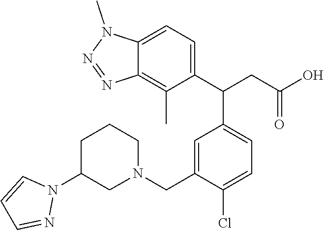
C12=CC=C(C(CC(O)=O)C3=CC=C(Cl)C(CN4CCCC(N5C=CC=N5)C4)=C3)C(C)=C1N=NN2C
